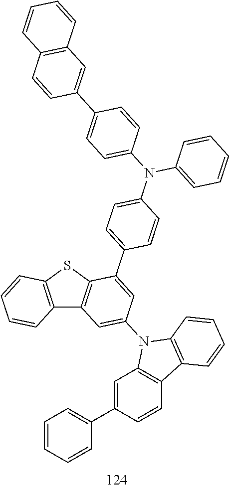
C12=C(SC3=C1C=C(N1C4=C(C=CC(C5=CC=CC=C5)=C4)C4=C1C=CC=C4)C=C3C1=CC=C(N(C3=CC=CC=C3)C3=CC=C(C4=CC5=C(C=C4)C=CC=C5)C=C3)C=C1)C=CC=C2
